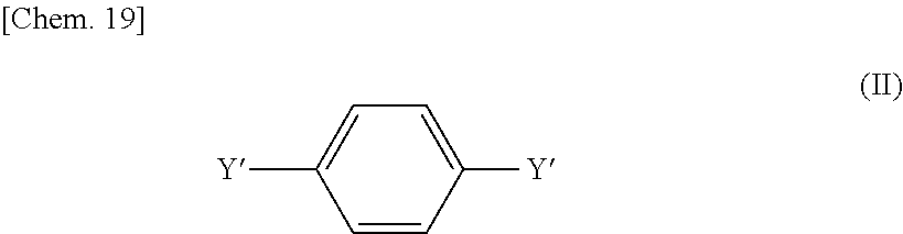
C1=CC([Y])=CC=C1[Y]
